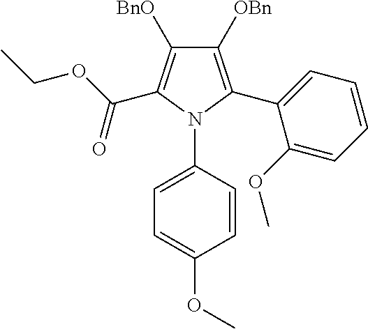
C1([OBn])=C(C2=CC=CC=C2OC)N(C2=CC=C(OC)C=C2)C(C(OCC)=O)=C1[BnO]
